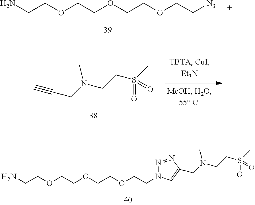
NCCOCCOCCOCCN1N=NC(CN(CCS(C)(=O)=O)C)=C1.NCCOCCOCCOCC[N3].C#CCN(CCS(C)(=O)=O)C
